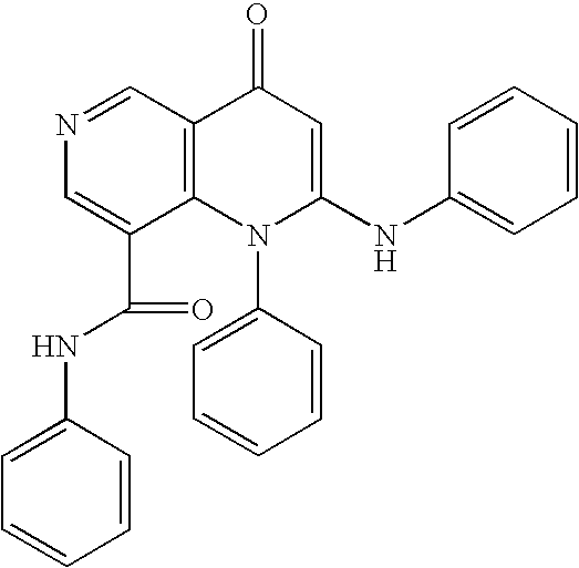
N1=CC2=C(C(C(=O)NC3=CC=CC=C3)=C1)N(C1=CC=CC=C1)C(NC1=CC=CC=C1)=CC2=O
